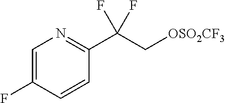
C1=C(F)C=CC(C(C[OSO2CF3])(F)F)=N1
